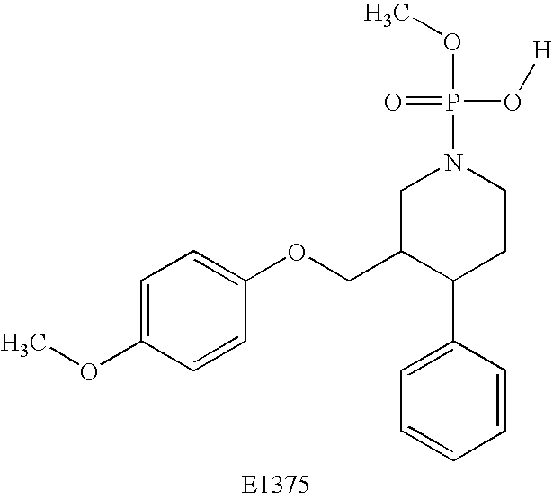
C1=C(OC)C=CC(OCC2C(C3=CC=CC=C3)CCN(P(=O)(O[H])OC)C2)=C1
